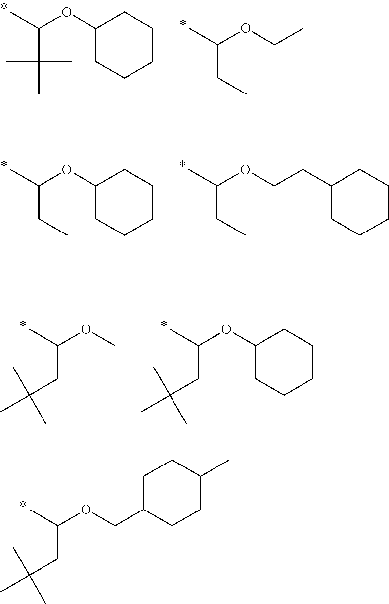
CC(OCC1CCC(C)CC1)CC(C)(C)C.CC(OCC)CC.CC(OC1CCCCC1)C(C)(C)C.CC(OC1CCCCC1)CC.CC(OCCC1CCCCC1)CC.CC(OC)CC(C)(C)C.CC(OC1CCCCC1)CC(C)(C)C
